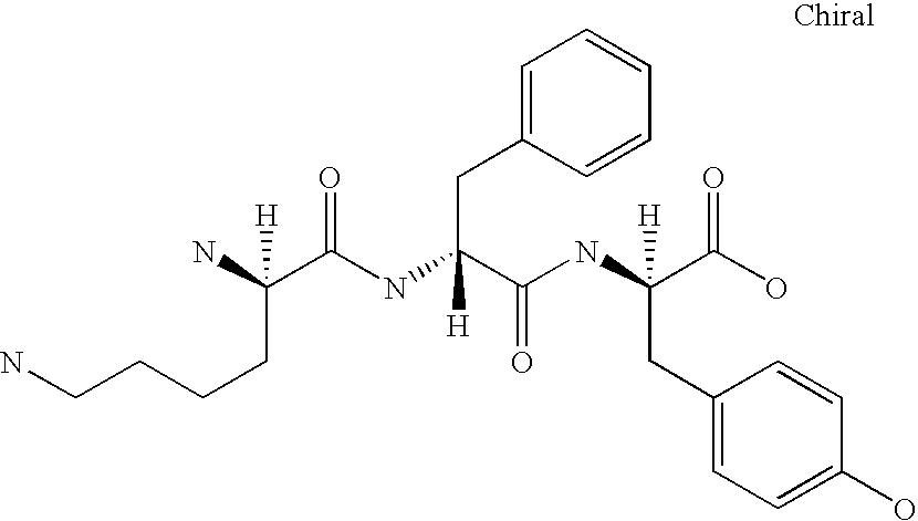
NC(C(NC(C(NC(C(O)=O)(CC1=CC=C(O)C=C1)[H])=O)(CC1=CC=CC=C1)[H])=O)(CCCCN)[H]
